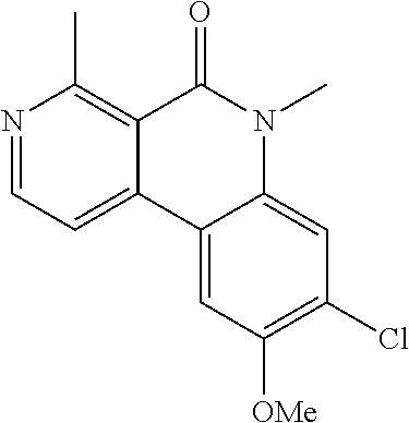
N1=CC=C2C(=C1C)C(=O)N(C)C1=CC(Cl)=C([OMe])C=C21
